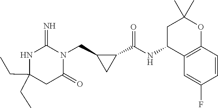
C(C1(CC)NC(=N)N(CC2C(C(NC3C4=C(OC(C)(C)C3)C=CC(F)=C4)=O)C2)C(=O)C1)C
